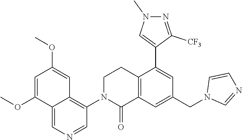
C1(OC)=CC(OC)=CC2=C(N3C(=O)C4=C(CC3)C(C3=CN(C)N=C3[CF3])=CC(CN3C=NC=C3)=C4)C=NC=C12
